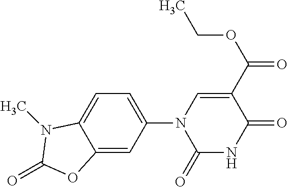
C1(=O)NC(=O)C(C(=O)OCC)=CN1C1=CC=C2C(=C1)OC(=O)N2C
